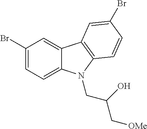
C1(Br)=CC=C2C(=C1)C1=C(C=CC(Br)=C1)N2CC(C[OMe])O
